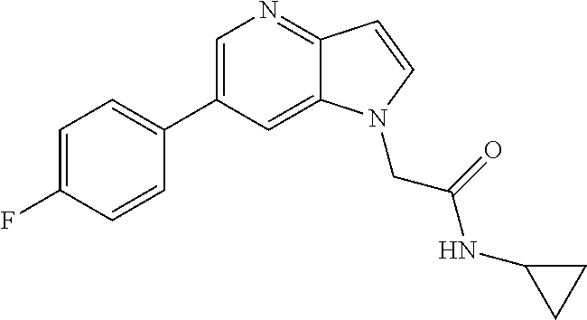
C1=C(C2=CC=C(F)C=C2)C=C2C(=N1)C=CN2CC(NC1CC1)=O
